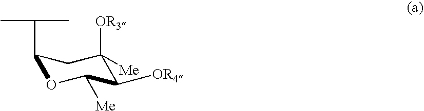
C1(C(C)C)OC([Me])C([OR4])C([OR3])([Me])C1
